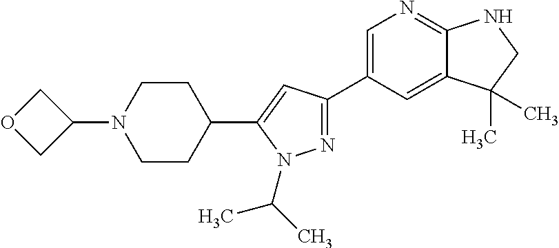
N1=C(C2=CN=C3C(=C2)C(C)(C)CN3)C=C(C2CCN(C3COC3)CC2)N1C(C)C
